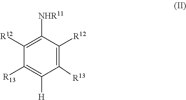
[R13]C1=C([H])C([R13])=C([R12])C([NHR11])=C1[R12]
